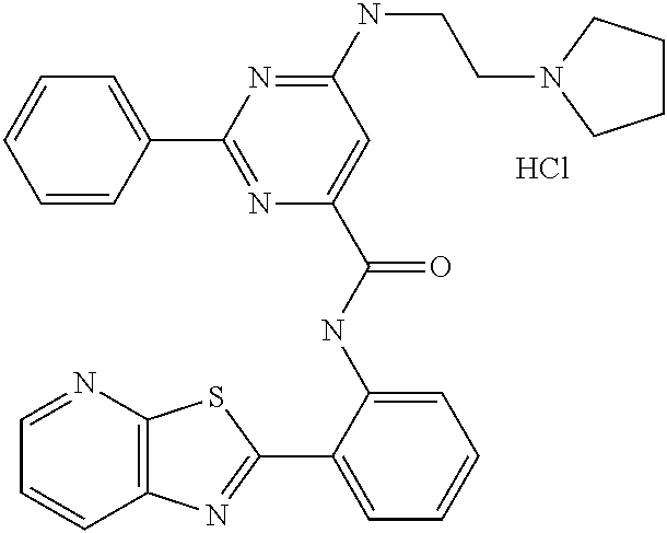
C1=NC2=C(C=C1)N=C(C1=CC=CC=C1NC(=O)C1=CC(NCCN3CCCC3)=NC(C3=CC=CC=C3)=N1)S2.Cl
